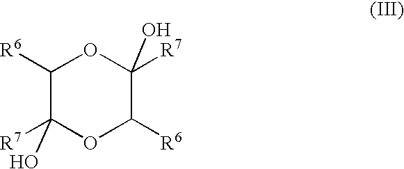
O1C([R6])C([R7])(O)OC([R6])C1([R7])O
